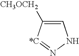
C1=C([CH3OCH2])[*C]=NN1
